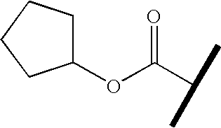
C1CCCC1OC(C(C)C)=O
